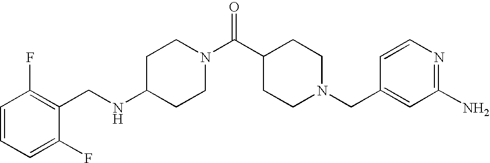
C1(NCC2=C(F)C=CC=C2F)CCN(C(C2CCN(CC3=CC(N)=NC=C3)CC2)=O)CC1
